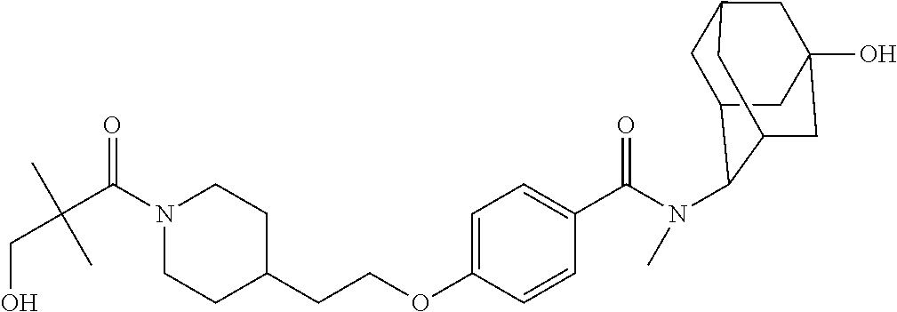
N(C(C1=CC=C(OCCC2CCN(C(=O)C(C)(CO)C)CC2)C=C1)=O)(C)C1C2CC3CC(O)(CC1C3)C2
